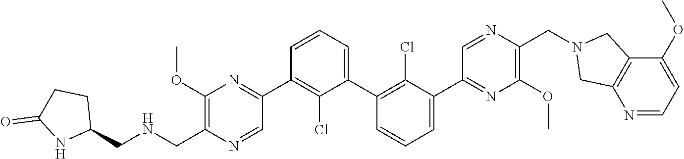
C1(OC)=C(C[HN]CC2CCC(=O)N2)N=CC(C2=C(Cl)C(C3=C(Cl)C(C4=NC(OC)=C(CN5CC6=C(C5)C(OC)=CC=N6)N=C4)=CC=C3)=CC=C2)=N1
